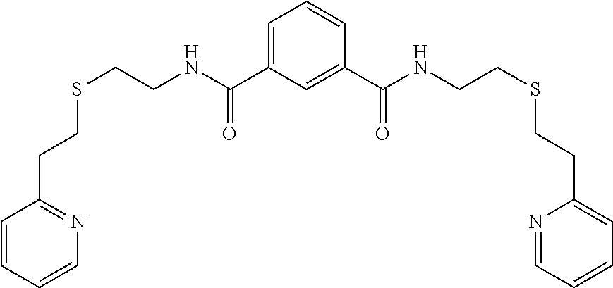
C1=CC=CN=C1CCSCCNC(C1=CC=CC(C(NCCSCCC2=CC=CC=N2)=O)=C1)=O
